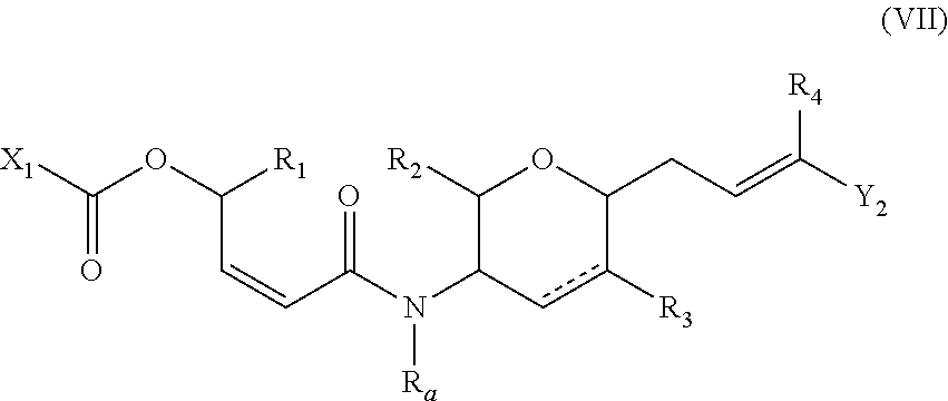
C(C=CC(=O)N(C1C([R2])OC(CC=C([Y2])[R4])c([R3])c1)[Ra])([R1])OC([X1])=O
